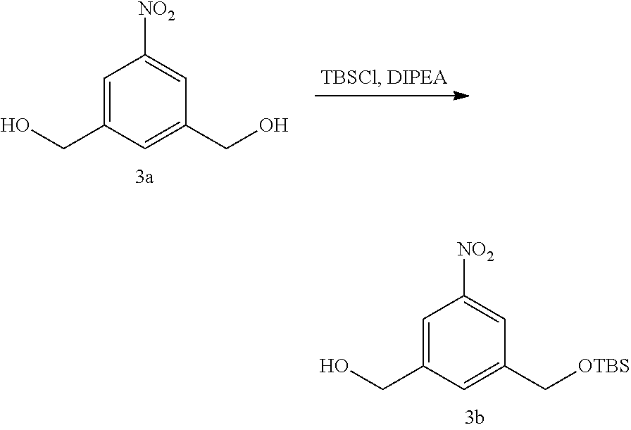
C1=C(CO)C=C(CO)C=C1[NO2].C1=C(CO)C=C(C[OTBS])C=C1[NO2]
